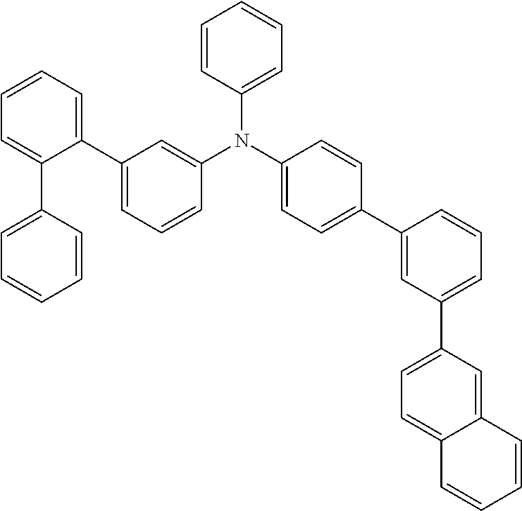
C1(N(C2=CC=CC=C2)C2=CC=C(C3=CC(C4=CC=C5C(=C4)C=CC=C5)=CC=C3)C=C2)=CC(C2=CC=CC=C2C2=CC=CC=C2)=CC=C1
